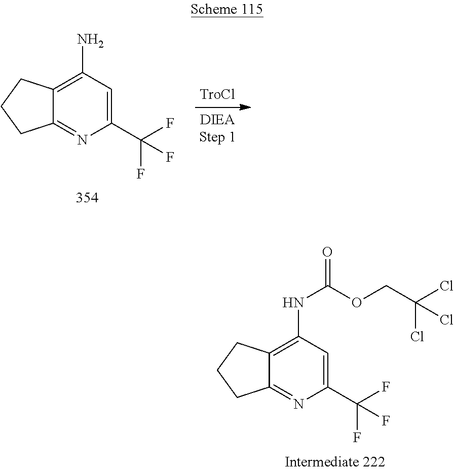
C12=NC(C(F)(F)F)=CC(NC(OCC(Cl)(Cl)Cl)=O)=C1CCC2.C12=NC(C(F)(F)F)=CC(N)=C1CCC2
